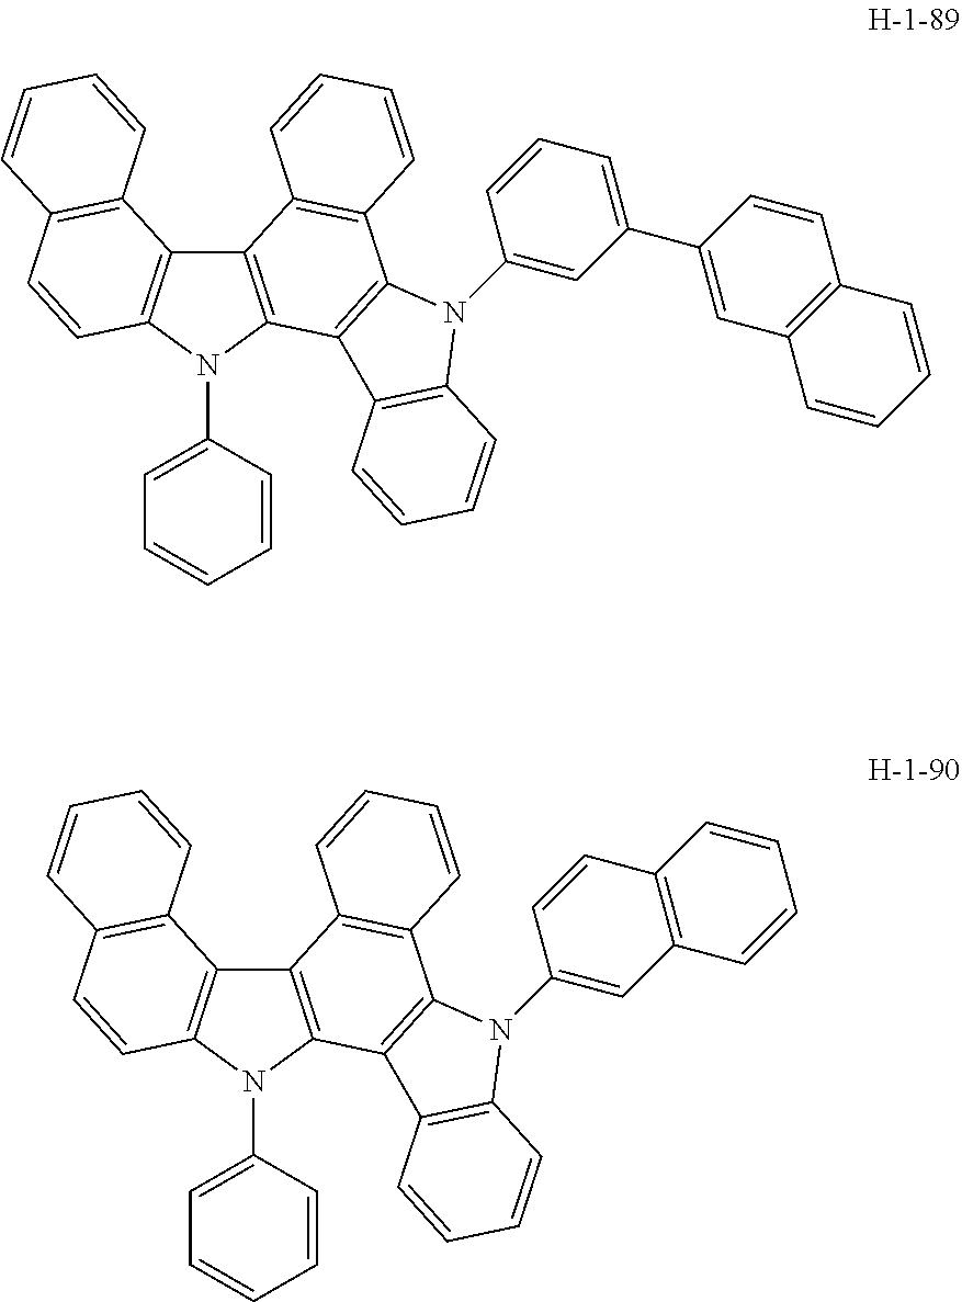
C12=C(N(C3=CC=CC=C3)C3=C1C1=C(C=C3)C=CC=C1)C1=C(C3=C2C=CC=C3)N(C2=CC(C3=CC4=C(C=C3)C=CC=C4)=CC=C2)C2=C1C=CC=C2.C12=C(N(C3=CC=CC=C3)C3=C1C1=C(C=C3)C=CC=C1)C1=C(C3=C2C=CC=C3)N(C2=CC3=C(C=C2)C=CC=C3)C2=C1C=CC=C2
